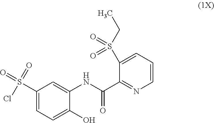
C1(S(Cl)(=O)=O)=CC=C(O)C(NC(=O)C2=NC=CC=C2S(CC)(=O)=O)=C1
